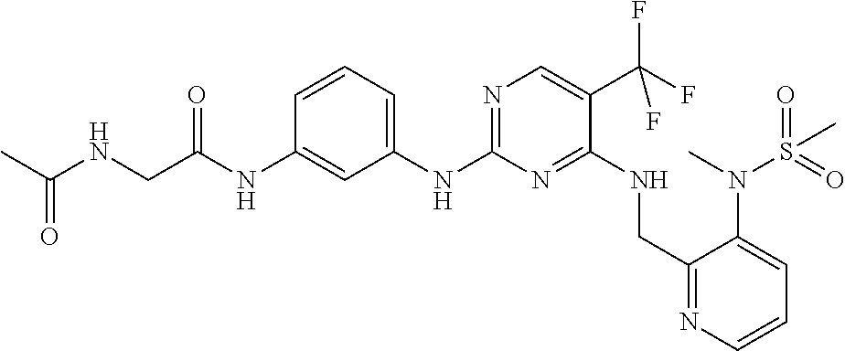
C1(NC2=NC=C(C(F)(F)F)C(NCC3=NC=CC=C3N(C)S(=O)(=O)C)=N2)=CC=CC(NC(CNC(C)=O)=O)=C1
